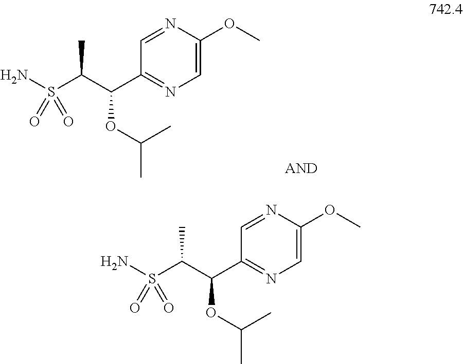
N1=CC(C(C(S(N)(=O)=O)C)OC(C)C)=NC=C1OC.N1=CC(C(C(S(N)(=O)=O)C)OC(C)C)=NC=C1OC
